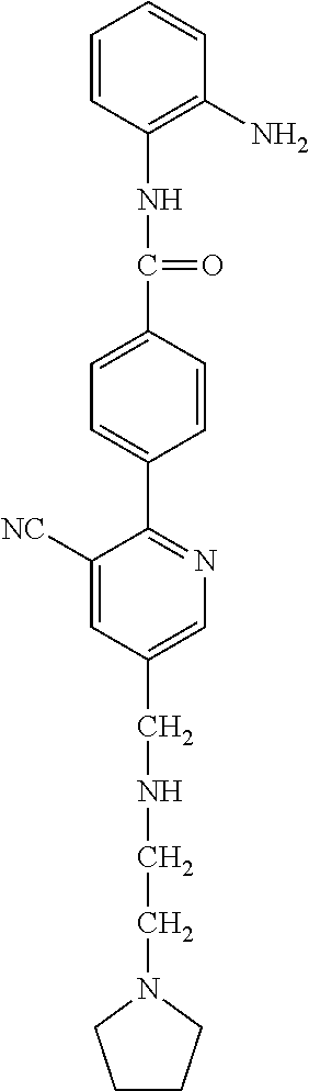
C1=CC(NC(C2=CC=C(C3=NC=C(CNCCN4CCCC4)C=C3[NC])C=C2)=O)=C(N)C=C1
